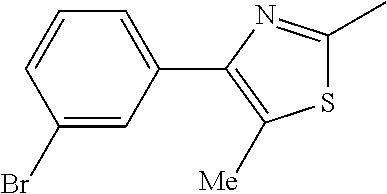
C1(Br)=CC(C2=C([Me])SC(C)=N2)=CC=C1
